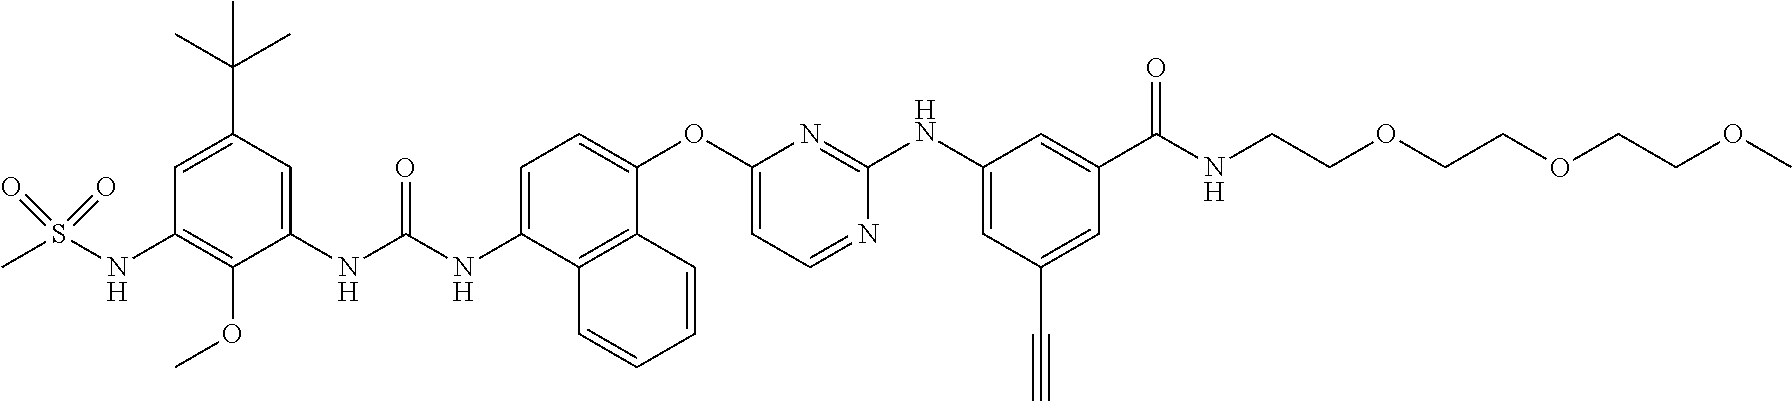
C1(NC(NC2=CC=C(OC3=CC=NC(NC4=CC(C#C)=CC(C(NCCOCCOCCOC)=O)=C4)=N3)C3=C2C=CC=C3)=O)=CC(C(C)(C)C)=CC(NS(C)(=O)=O)=C1OC
